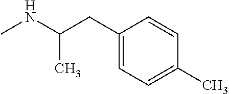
N(C)C(C)CC1=CC=C(C)C=C1
